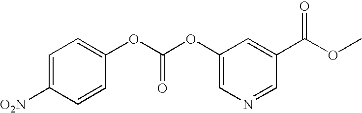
[O2N]C1=CC=C(OC(OC2=CN=CC(C(OC)=O)=C2)=O)C=C1
